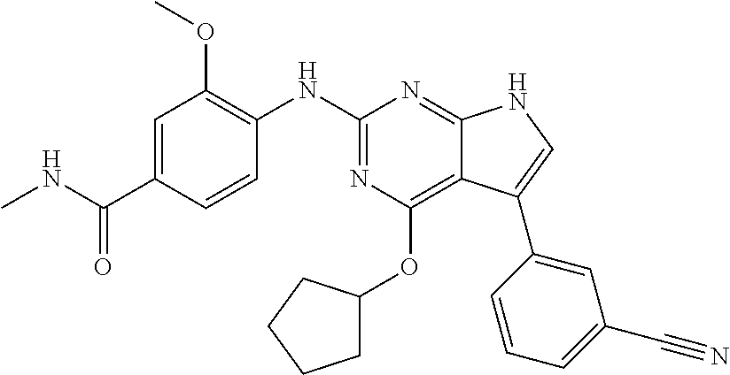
C1(NC2=NC(OC3CCCC3)=C3C(=N2)NC=C3C2=CC(C#N)=CC=C2)=C(OC)C=C(C(=O)NC)C=C1
